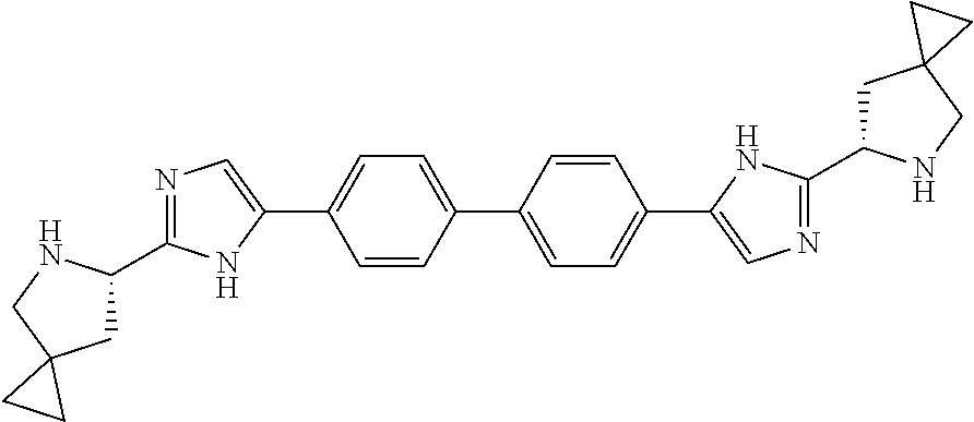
C1(C2CC3(CN2)CC3)=NC=C(C2=CC=C(C3=CC=C(C4=CN=C(C5CC6(CN5)CC6)N4)C=C3)C=C2)N1
